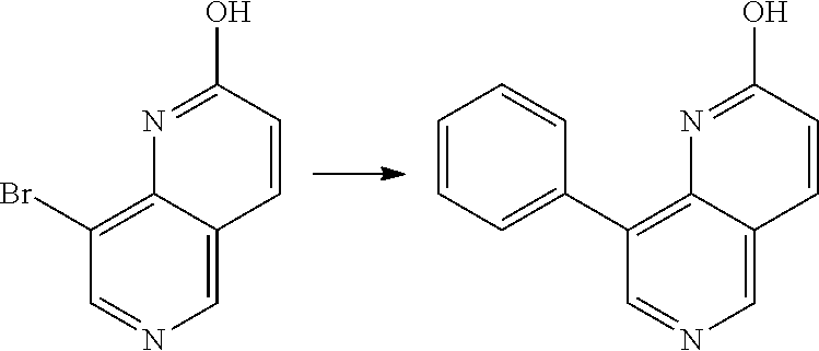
C1(Br)=C2C(=CN=C1)C=CC(O)=N2.C1(C2=CC=CC=C2)=C2C(=CN=C1)C=CC(O)=N2
